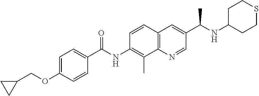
C1=CC2=C(C(C)=C1NC(C1=CC=C(OCC3CC3)C=C1)=O)N=CC(C(NC1CCSCC1)C)=C2
